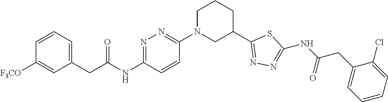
C1=CC=C(CC(NC2=NN=C(N3CC(C4=NN=C(NC(CC5=CC=CC=C5Cl)=O)S4)CCC3)C=C2)=O)C=C1[F3CO]
